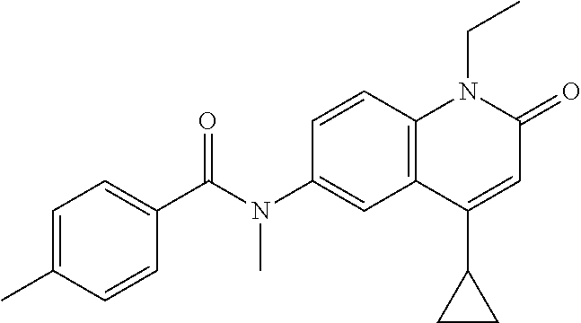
N(C1=CC2=C(C=C1)N(CC)C(=O)C=C2C1CC1)(C(C1=CC=C(C)C=C1)=O)C
